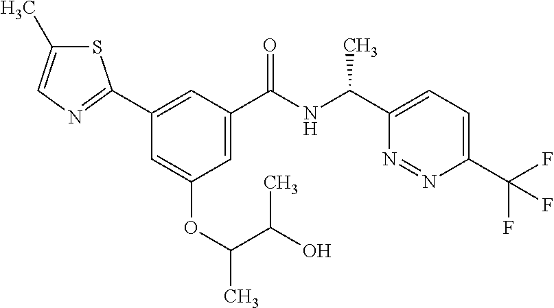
C1=C(C(NC(C2=CC=C(C(F)(F)F)N=N2)C)=O)C=C(C2=NC=C(C)S2)C=C1OC(C(O)C)C
